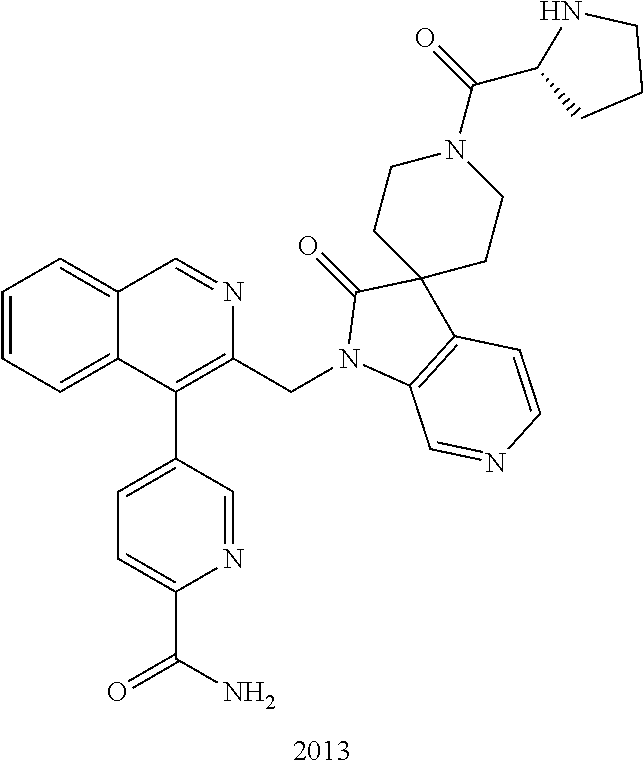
C1=CC=C2C(=C1)C=NC(CN1C3=C(C=CN=C3)C3(C1=O)CCN(C(=O)C1NCCC1)CC3)=C2C1=CC=C(C(N)=O)N=C1
